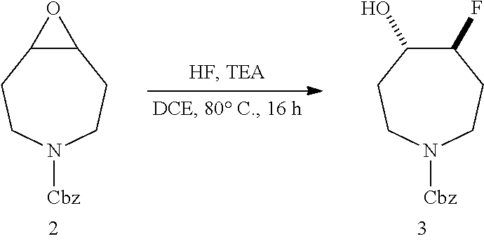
C12C(CCN([Cbz])CC1)O2.C1(F)C(O)CCN([Cbz])CC1
